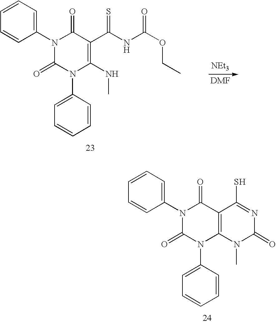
N1(C2=CC=CC=C2)C2=C(C(=O)N(C3=CC=CC=C3)C1=O)C(S)=NC(=O)N2C.N1(C2=CC=CC=C2)C(NC)=C(C(NC(OCC)=O)=S)C(=O)N(C2=CC=CC=C2)C1=O.[NEt3]
